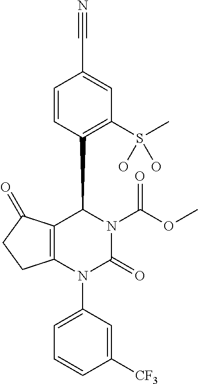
C12=C(N(C3=CC=CC([CF3])=C3)C(=O)N(C(OC)=O)C1C1=C(S(C)(O)O)C=C(C#N)C=C1)CCC2=O
